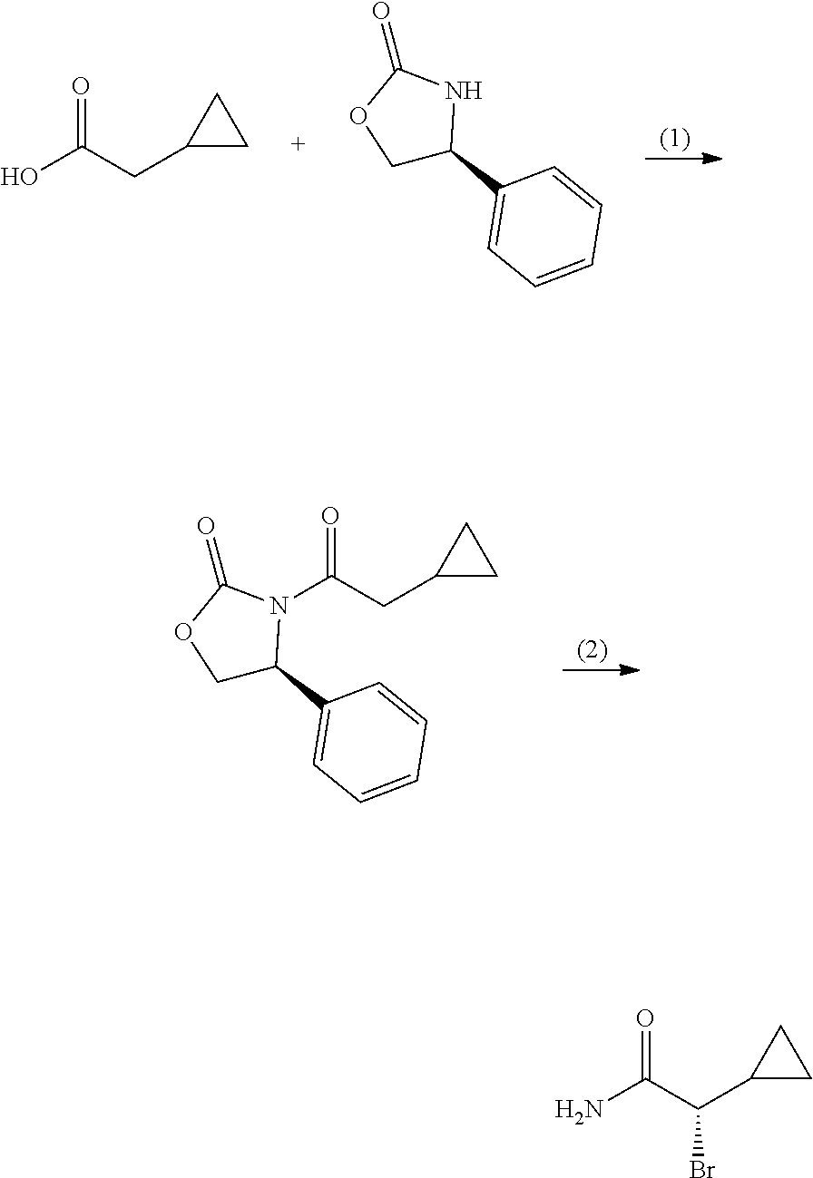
OC(CC1CC1)=O.C1C(C2=CC=CC=C2)NC(=O)O1.C1C(C2=CC=CC=C2)N(C(CC2CC2)=O)C(=O)O1.NC(C(C1CC1)Br)=O
